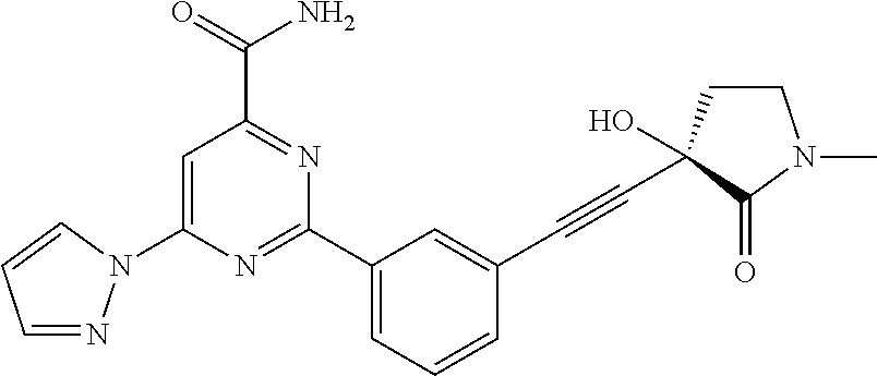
C1=NN(C2=CC(C(N)=O)=NC(C3=CC=CC(C#CC4(O)CCN(C)C4=O)=C3)=N2)C=C1
